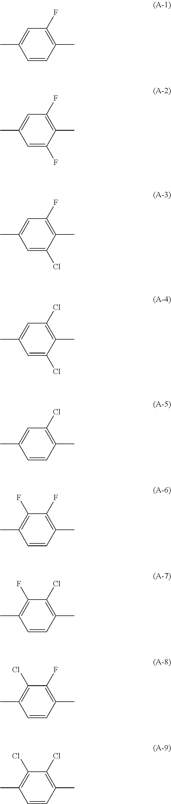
C1=CC(C)=C(F)C=C1C.C1=C(F)C(C)=C(F)C=C1C.C1=C(Cl)C(C)=C(F)C=C1C.C1=C(Cl)C(C)=C(Cl)C=C1C.C1=CC(C)=C(Cl)C=C1C.C1=CC(C)=C(F)C(F)=C1C.C1=CC(C)=C(Cl)C(F)=C1C.C1=CC(C)=C(F)C(Cl)=C1C.C1=CC(C)=C(Cl)C(Cl)=C1C
